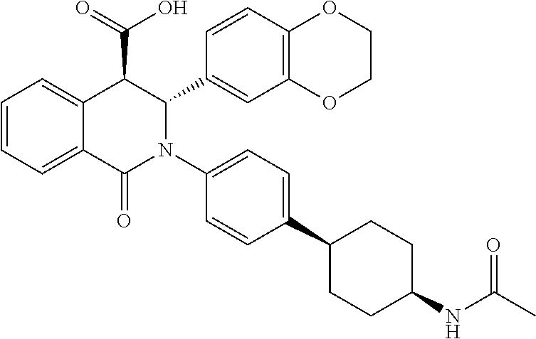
C1=C2C(=CC=C1)C(C(=O)O)C(C1=CC3=C(C=C1)OCCO3)N(C1=CC=C(C3CCC(NC(=O)C)CC3)C=C1)C2=O
